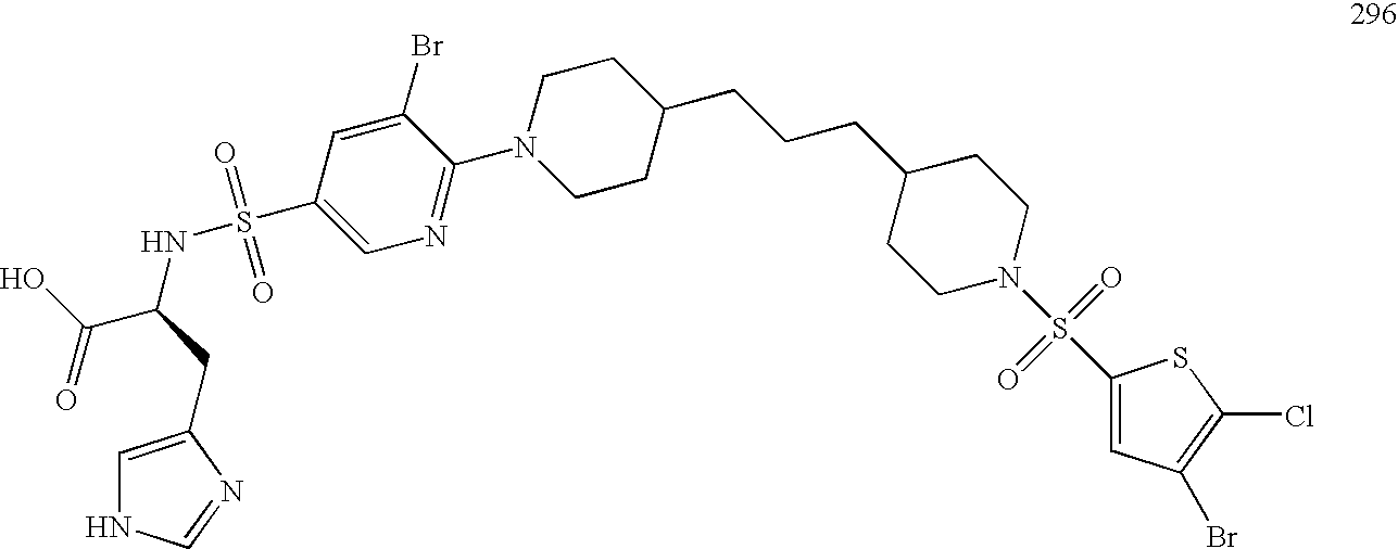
C1=C(CC(NS(=O)(=O)C2=CN=C(N3CCC(CCCC4CCN(S(=O)(=O)C5=CC(Br)=C(Cl)S5)CC4)CC3)C(Br)=C2)C(O)=O)N=CN1
